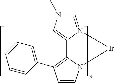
C12=CN(C)C=N1[Ir]N1C=CC(C3=CC=CC=C3)=C21
